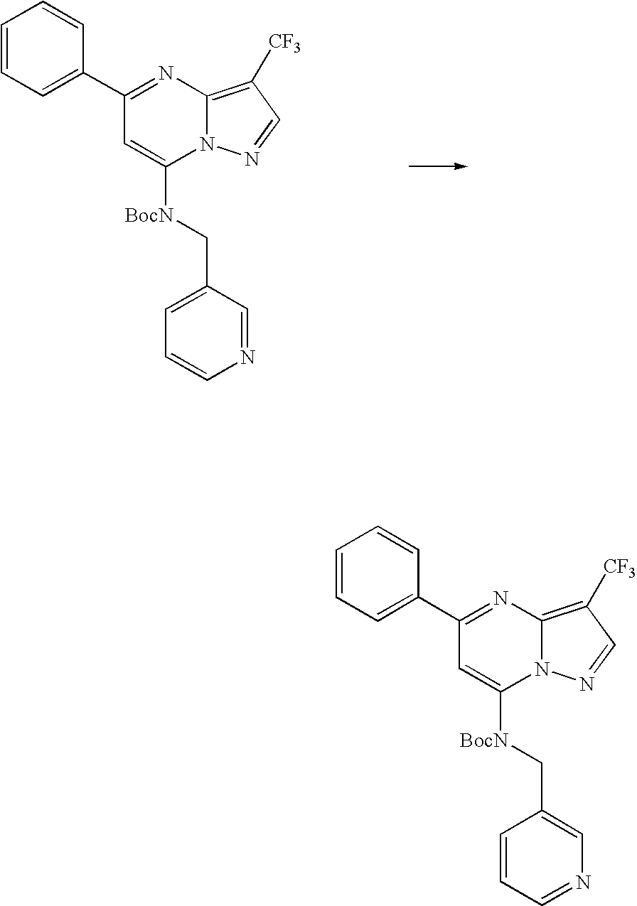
C1=CC=C(C2=NC3=C([CF3])C=NN3C([BocN]CC3=CC=CN=C3)=C2)C=C1.C1=CC=C(C2=NC3=C([CF3])C=NN3C([BocN]CC3=CN=CC=C3)=C2)C=C1
